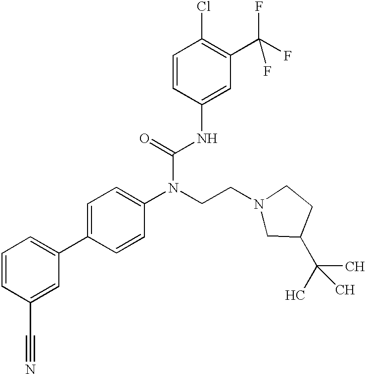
C1=CC(C#N)=CC(C2=CC=C(N(CCN3CC(C(C)(C)C)CC3)C(=O)NC3=CC(C(F)(F)F)=C(Cl)C=C3)C=C2)=C1
